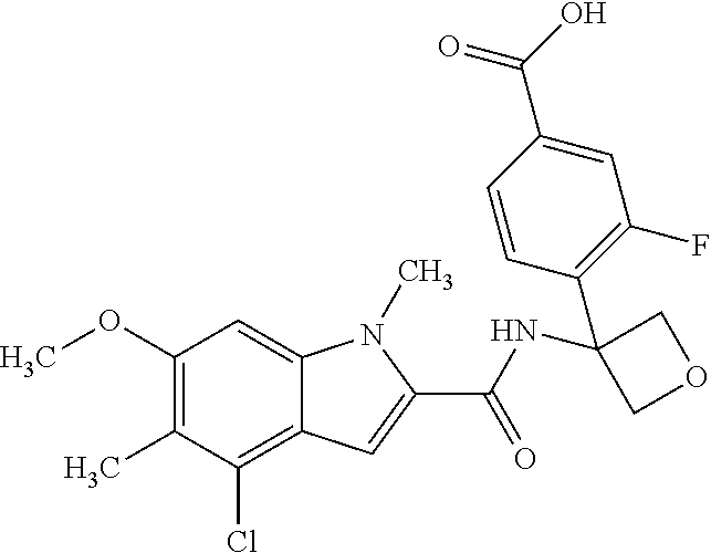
C1(OC)=C(C)C(Cl)=C2C(=C1)N(C)C(C(NC1(C3=C(F)C=C(C(=O)O)C=C3)COC1)=O)=C2
